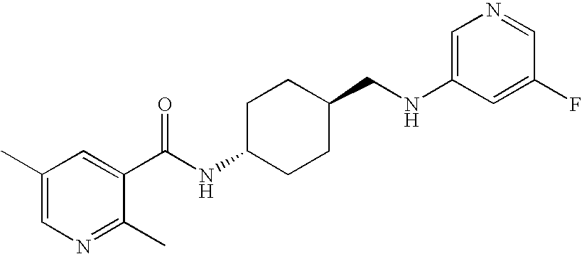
C1(C)=CN=C(C)C(C(NC2CCC(CNC3=CN=CC(F)=C3)CC2)=O)=C1
